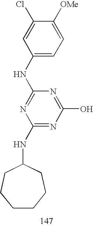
C1(NC2CCCCCC2)=NC(O)=NC(NC2=CC=C([OMe])C(Cl)=C2)=N1
